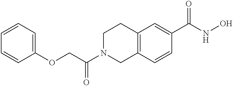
C(C(N1CC2=C(CC1)C=C(C(NO)=O)C=C2)=O)OC1=CC=CC=C1
